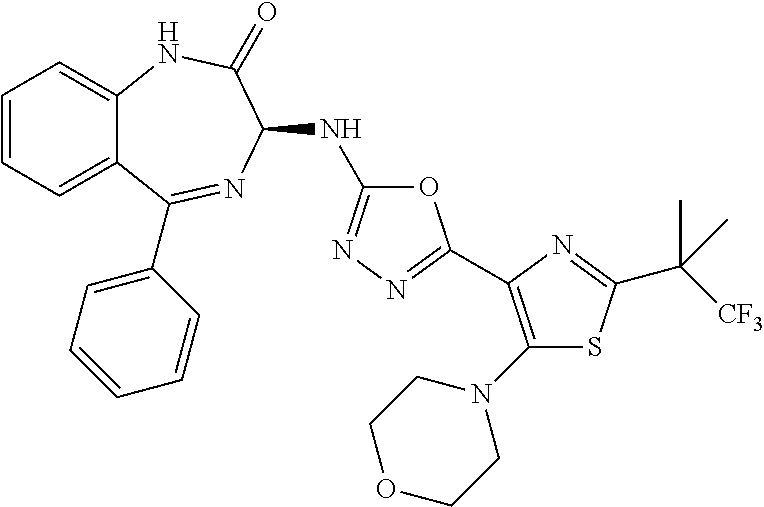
C1=CC=C2C(=C1)NC(=O)C(NC1=NN=C(C3=C(N4CCOCC4)SC(C([CF3])(C)C)=N3)O1)N=C2C1=CC=CC=C1
